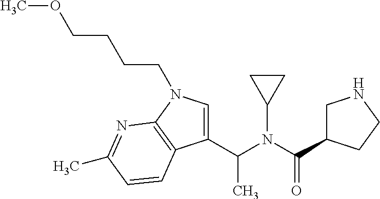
C1=C(C(N(C(=O)C2CNCC2)C2CC2)C)C2=C(N1CCCCOC)N=C(C)C=C2
